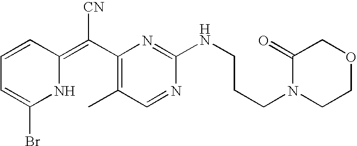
C1=CC(=C(C2=C(C)C=NC(NCCCN3CCOCC3=O)=N2)[CN])NC(Br)=C1
